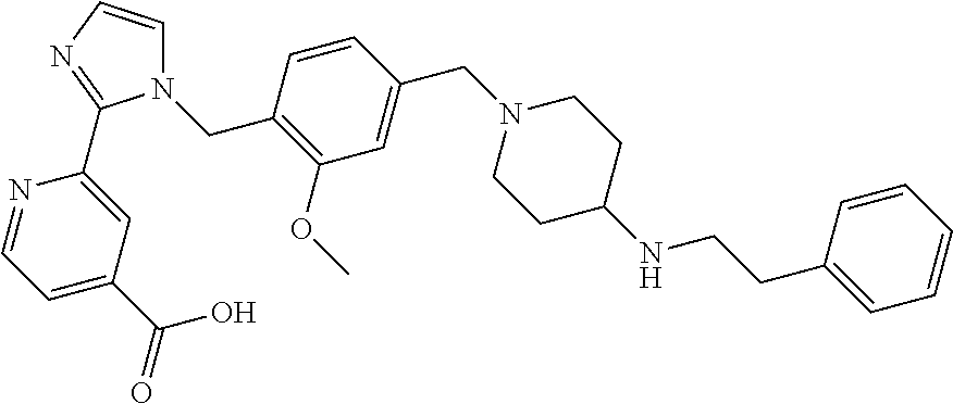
C1=CN=C(C2=CC(C(=O)O)=CC=N2)N1CC1=C(OC)C=C(CN2CCC(NCCC3=CC=CC=C3)CC2)C=C1
